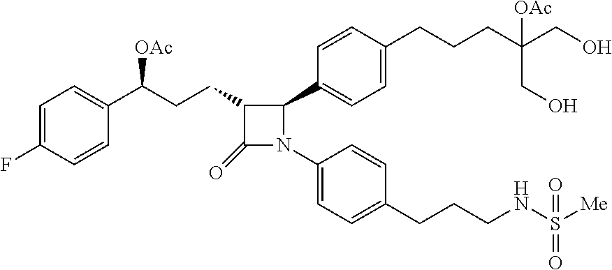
C1(=O)C(CCC(C2=CC=C(F)C=C2)[OAc])C(C2=CC=C(CCCC(CO)(CO)[OAc])C=C2)N1C1=CC=C(CCCNS([Me])(=O)=O)C=C1
